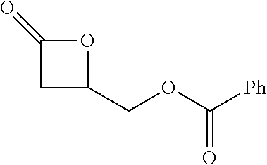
O1C(=O)CC1COC(=O)[Ph]
